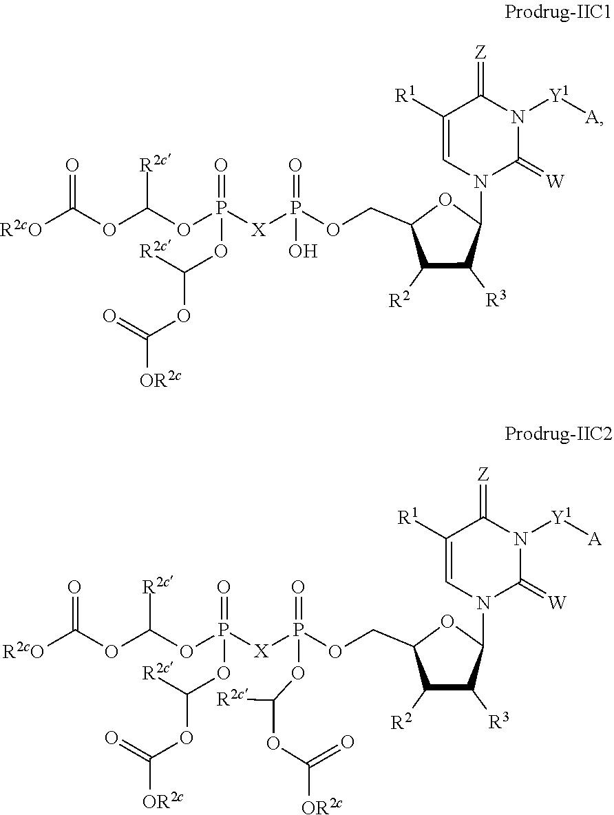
O(C([R2cO])=O)C(OP([X]P(OCC1C([R2])C([R3])C(N2C=C([R1])C(=[Z])N([Y1][A])C2=[W])O1)(=O)O)(=O)OC(OC(=O)[OR2c])[R2c])[R2c].O(C([R2cO])=O)C(OP([X]P(OCC1C([R2])C([R3])C(N2C=C([R1])C(=[Z])N([Y1][A])C2=[W])O1)(=O)OC(OC(=O)[OR2c])[R2c])(=O)OC(OC(=O)[OR2c])[R2c])[R2c]
